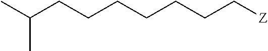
C(CCCCC[Z])CC(C)C
